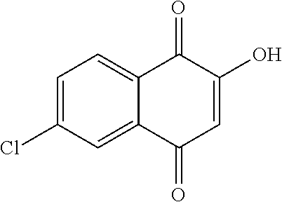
C1=C(Cl)C=C2C(=C1)C(=O)C(O)=CC2=O
